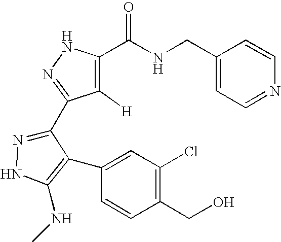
C1(CNC(C2=C([H])C(C3=NNC(NC)=C3C3=CC(Cl)=C(CO)C=C3)=NN2)=O)=CC=NC=C1
